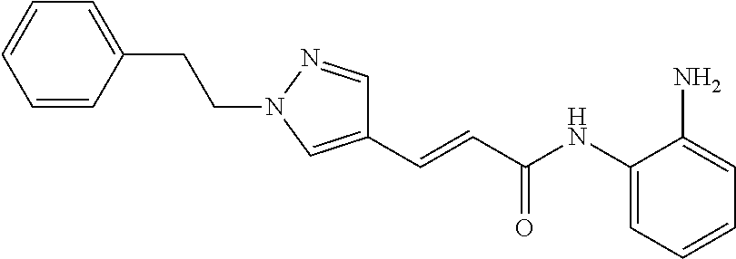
C(=CC(NC1=CC=CC=C1N)=O)C1=CN(CCC2=CC=CC=C2)N=C1
